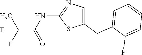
C1(CC2=CC=CC=C2F)=CN=C(NC(=O)C(C)(F)F)S1
